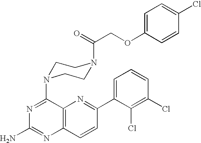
C1=C(OCC(=O)N2CCN(C3=NC(N)=NC4=C3N=C(C3=CC=CC(Cl)=C3Cl)C=C4)CC2)C=CC(Cl)=C1
